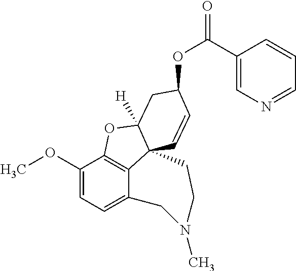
C1(OC)=CC=C2C3=C1OC1([H])C3(C=CC(OC(=O)C3=CN=CC=C3)C1)CCN(C)C2
